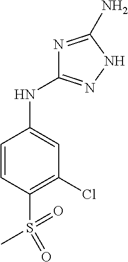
C1=CC(S(=O)(C)=O)=C(Cl)C=C1NC1=NNC(N)=N1
